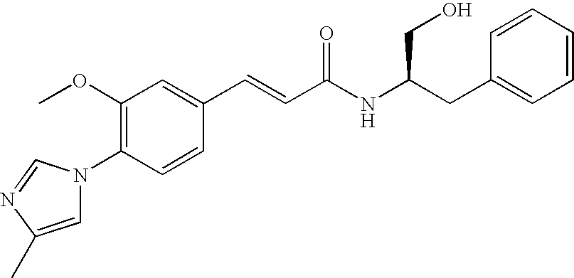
C1(OC)=C(N2C=C(C)N=C2)C=CC(C=CC(NC(CC2=CC=CC=C2)CO)=O)=C1
